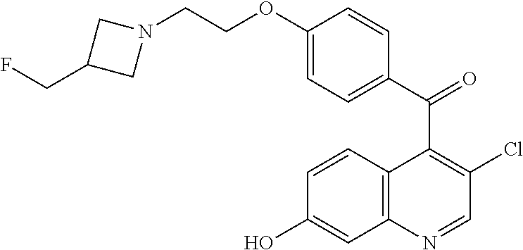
C(C1=C(Cl)C=NC2=C1C=CC(O)=C2)(=O)C1=CC=C(OCCN2CC(CF)C2)C=C1
